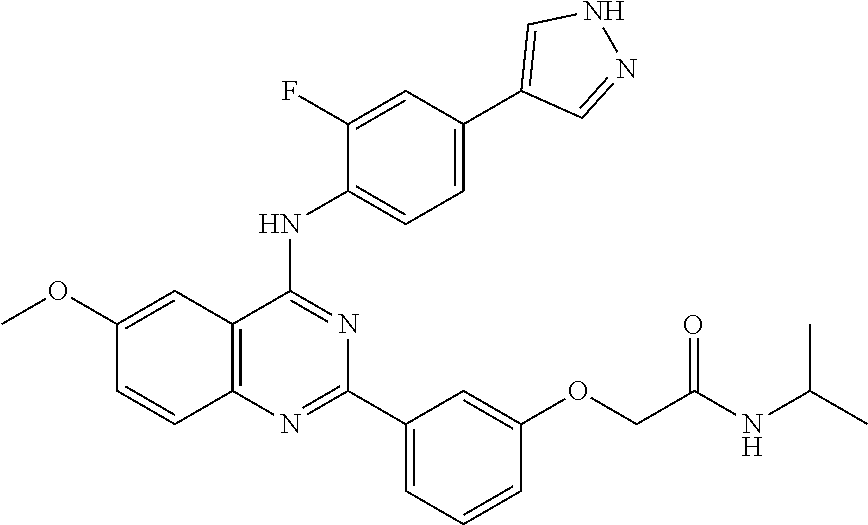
C12=C(N=C(C3=CC=CC(OCC(NC(C)C)=O)=C3)N=C1NC1=CC=C(C3=CNN=C3)C=C1F)C=CC(OC)=C2
